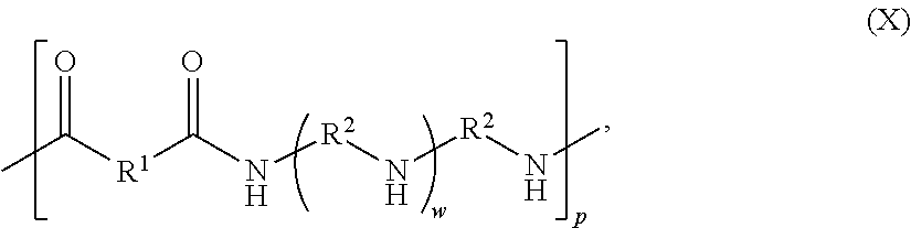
CC([R1]C(N[R2]N[R2]NC)=O)=O
